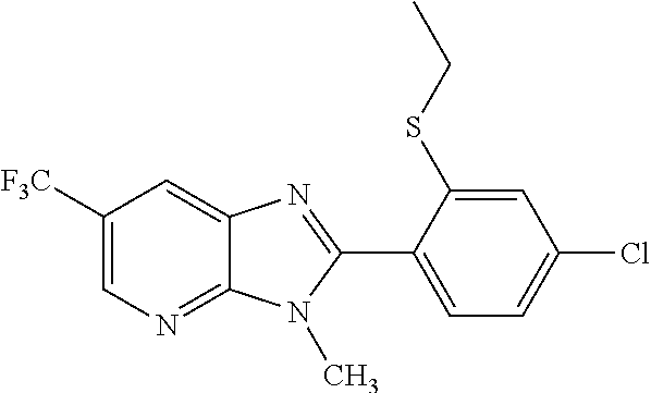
C1([F3C])=CN=C2C(=C1)N=C(C1=CC=C(Cl)C=C1SCC)N2C
